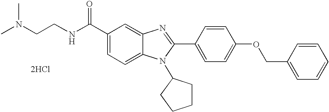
C1=C(C(NCCN(C)C)=O)C=C2C(=C1)N(C1CCCC1)C(C1=CC=C(OCC3=CC=CC=C3)C=C1)=N2.[2HCl]
